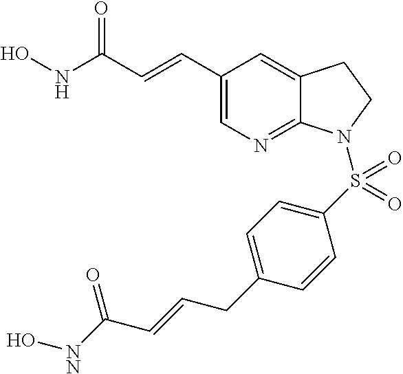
ONC(C=CC1=CN=C2C(=C1)CCN2S(C1=CC=C(CC=CC([NN]O)=O)C=C1)(=O)=O)=O
